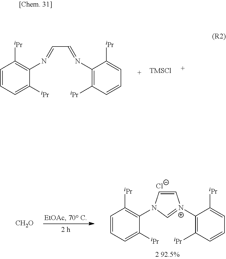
C1=CC=C([iPr])C(N=CC=NC2=C([iPr])C=CC=C2[iPr])=C1[iPr].[TMSCl].C1=CN(C2=C([iPr])C=CC=C2[iPr])C=[N+]1C1=C([iPr])C=CC=C1[iPr].[Cl-].[CH2O]
